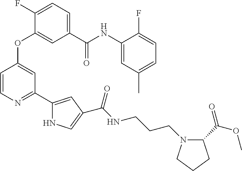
O(C1=CC(C2=CC(C(=O)NCCCN3C(C(OC)=O)CCC3)=CN2)=NC=C1)C1=CC(C(NC2=CC(C)=CC=C2F)=O)=CC=C1F
